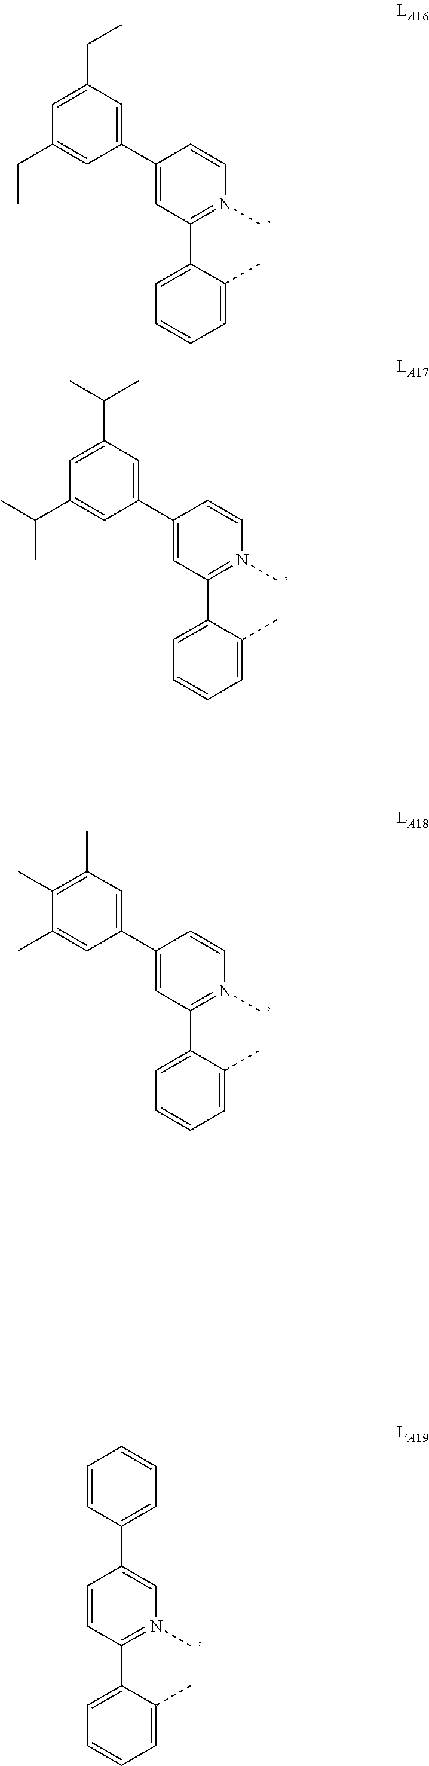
C1(C2=CC(CC)=CC(CC)=C2)=CC(C2=CC=CC=C2C)=N(C)C=C1.C1(C2=CC(C)=C(C)C(C)=C2)=CC(C2=CC=CC=C2C)=N(C)C=C1.C1=CC(C2=CC=CC=C2C)=N(C)C=C1C1=CC=CC=C1.C1(C2=CC(C(C)C)=CC(C(C)C)=C2)=CC(C2=CC=CC=C2C)=N(C)C=C1
